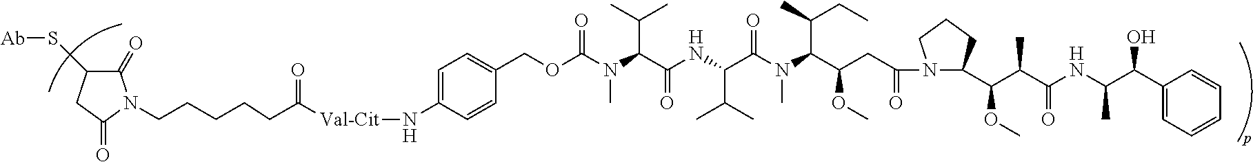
C1(=O)C(S[Ab])CC(=O)N1CCCCCC([Val-Cit]NC1=CC=C(COC(N(C(C(NC(C(N(C(C(CC(=O)N2C(C(C(C)C(NC(C(C3=CC=CC=C3)O)C)=O)OC)CCC2)OC)C(CC)C)C)=O)C(C)C)=O)C(C)C)C)=O)C=C1)=O
